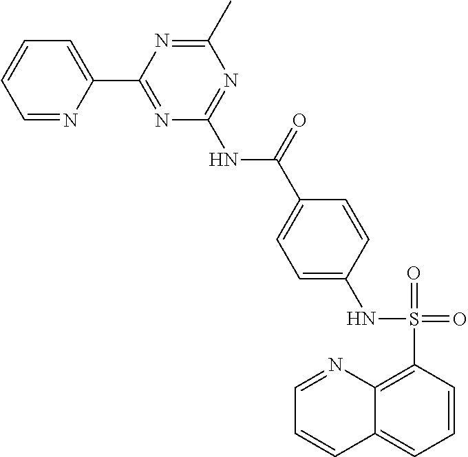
C1=NC(C2=NC(NC(=O)C3=CC=C(NS(=O)(=O)C4=C5C(=CC=C4)C=CC=N5)C=C3)=NC(C)=N2)=CC=C1
